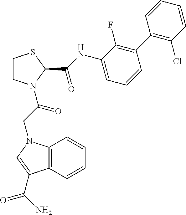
C12=C(N(CC(N3CCSC3C(NC3=CC=CC(C4=C(Cl)C=CC=C4)=C3F)=O)=O)C=C1C(=O)N)C=CC=C2
